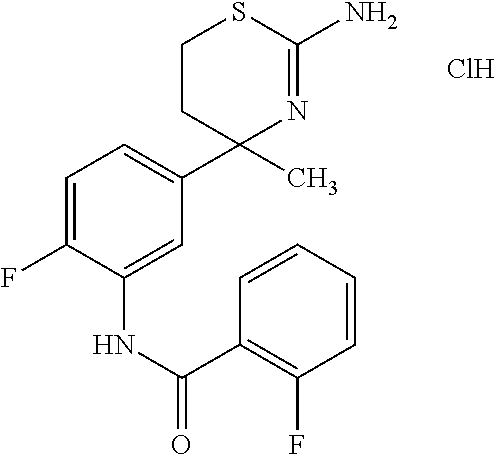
C1=C(F)C(NC(=O)C2=C(F)C=CC=C2)=CC(C2(C)N=C(N)SCC2)=C1.Cl
